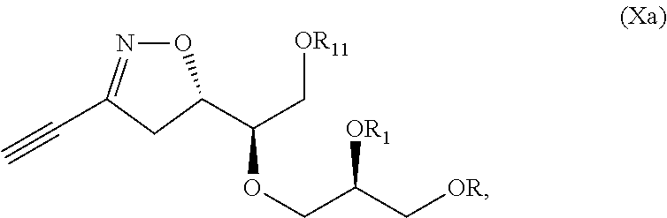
O1N=C(C#C)CC1C(C[OR11])OCC([OR1])C[OR]
